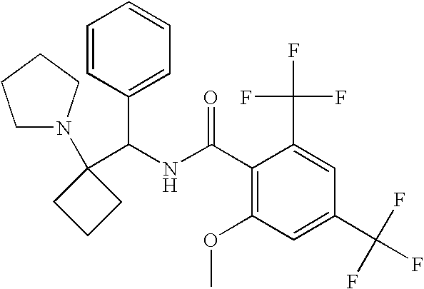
C1(C(NC(C2=C(OC)C=C(C(F)(F)F)C=C2C(F)(F)F)=O)C2=CC=CC=C2)(N2CCCC2)CCC1
